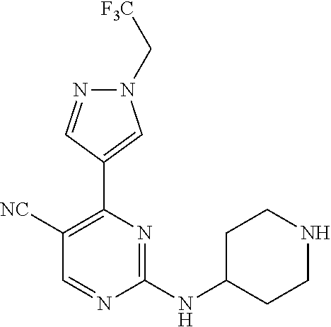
C1([NC])=C(C2=CN(C[F3C])N=C2)N=C(NC2CCNCC2)N=C1
